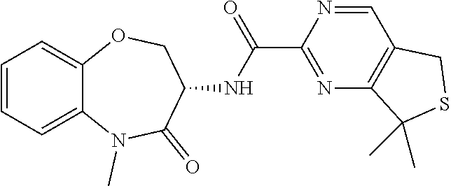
C1=CC=C2C(=C1)OCC(NC(=O)C1=NC3=C(C=N1)CSC3(C)C)C(=O)N2C
